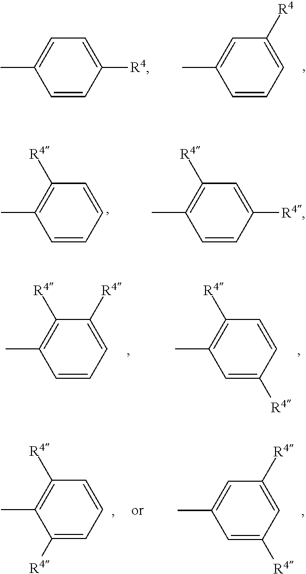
C1=CC([R4])=CC=C1C.C1=CC=C([R4])C=C1C.C1=CC=CC([R4])=C1C.C1=CC([R4])=CC([R4])=C1C.C1=CC=C([R4])C([R4])=C1C.C1=C([R4])C=CC([R4])=C1C.C1([R4])=CC=CC([R4])=C1C.C1([R4])=CC(C)=CC([R4])=C1
